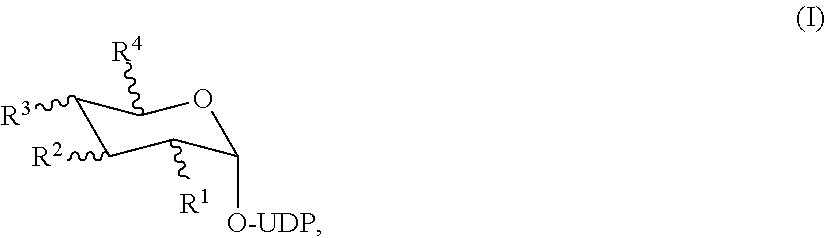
C1([R3])C([R2])C([R1])C([O-UDP])OC1[R4]
